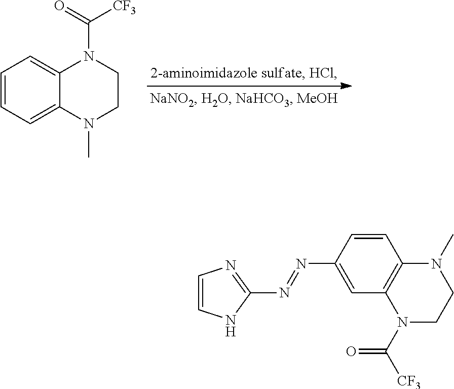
C1=CC=C2C(=C1)N(C(=O)[CF3])CCN2C.C1=CNC(N=NC2=CC3=C(C=C2)N(C)CCN3C(=O)[CF3])=N1
